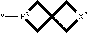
C12(C[X2]C1)C[E2](*)C2
